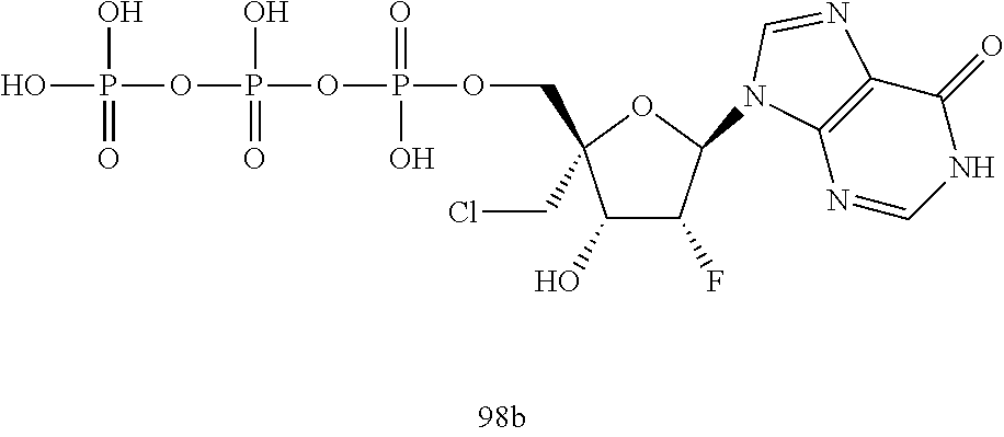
OP(O)(OP(O)(=O)OP(=O)(O)OCC1(CCl)C(O)C(F)C(N2C3=C(C(=O)NC=N3)N=C2)O1)=O
